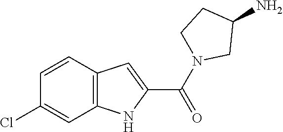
C12=C(C=CC(Cl)=C1)C=C(C(N1CCC(N)C1)=O)N2
